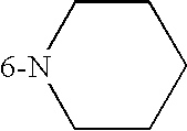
C1CCCC[6-N]1
